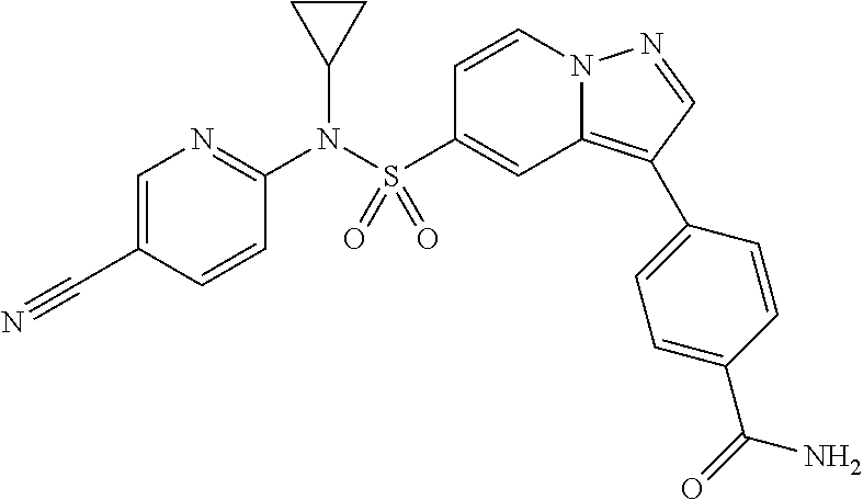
C1=CN2C(=C(C3=CC=C(C(=O)N)C=C3)C=N2)C=C1S(N(C1=NC=C(C#N)C=C1)C1CC1)(=O)=O
